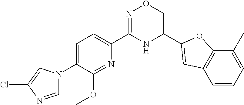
C1=C(N2C=NC(Cl)=C2)C(OC)=NC(C2=NOCC(C3=CC4=C(O3)C(C)=CC=C4)N2)=C1
